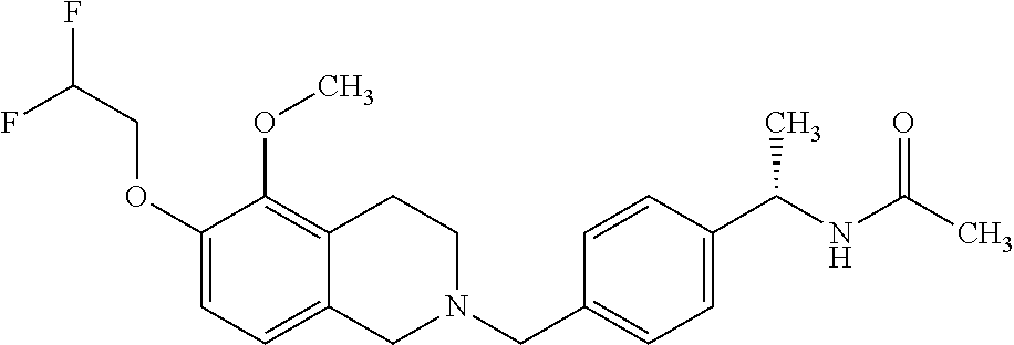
C1(OCC(F)F)=CC=C2C(=C1OC)CCN(CC1=CC=C(C(NC(C)=O)C)C=C1)C2
